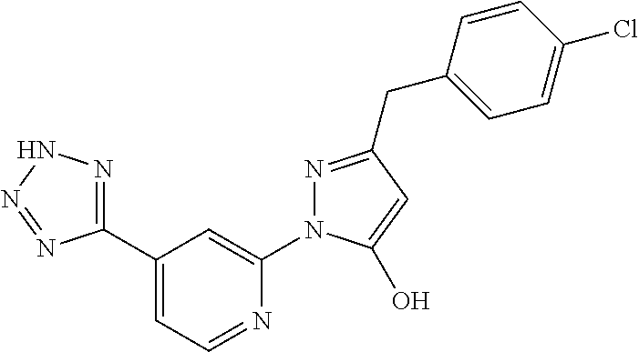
C1(C2=NNN=N2)=CC=NC(N2N=C(CC3=CC=C(Cl)C=C3)C=C2O)=C1
